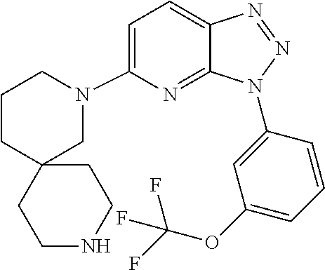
C1=C(N2CC3(CCC2)CCNCC3)N=C2C(=C1)N=NN2C1=CC(OC(F)(F)F)=CC=C1
